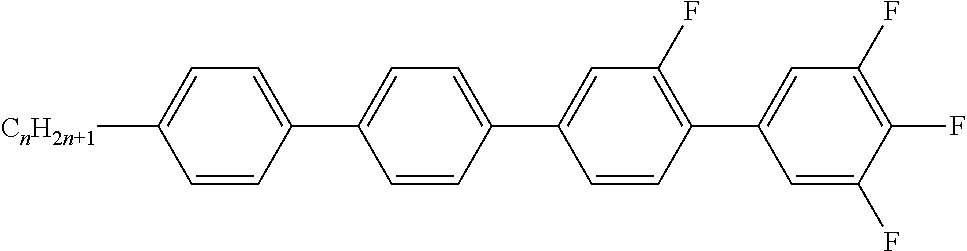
C1=C(C2=CC=C(C3=CC(F)=C(C4=CC(F)=C(F)C(F)=C4)C=C3)C=C2)C=CC([CnH2n+1])=C1
